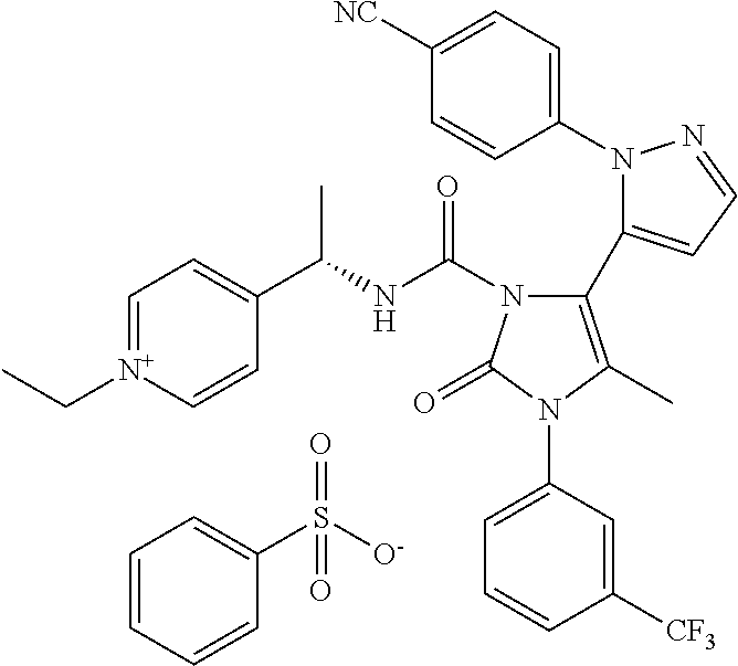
C1=CC=CC(S([O-])(=O)=O)=C1.C1(N2N=CC=C2C2=C(C)N(C3=CC=CC([CF3])=C3)C(=O)N2C(NC(C)C2=CC=[N+](CC)C=C2)=O)=CC=C([NC])C=C1
